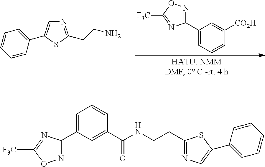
C1(C2=NOC([F3C])=N2)=CC=CC([CO2H])=C1.N1=C(CCN)SC(C2=CC=CC=C2)=C1.N1=C(C2=CC=CC(C(NCCC3=NC=C(C4=CC=CC=C4)S3)=O)=C2)N=C([F3C])O1
